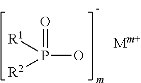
[R1]P([R2])(=O)O
